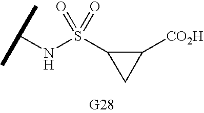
C(NS(=O)(=O)C1C([CO2H])C1)(C)C
